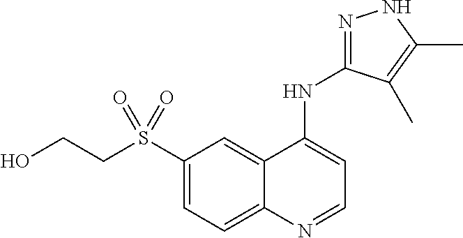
C1(S(CCO)(=O)=O)=CC=C2C(=C1)C(NC1=NNC(C)=C1C)=CC=N2
